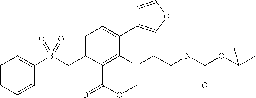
C1=CC=CC(S(CC2=CC=C(C3=COC=C3)C(OCCN(C(OC(C)(C)C)=O)C)=C2C(OC)=O)(=O)=O)=C1
